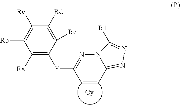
C1([Ra])=C([Y]C2=NN3C(=NN=C3[R1])C=C2)C([Re])=C([Rd])C([Rc])=C1[Rb]
